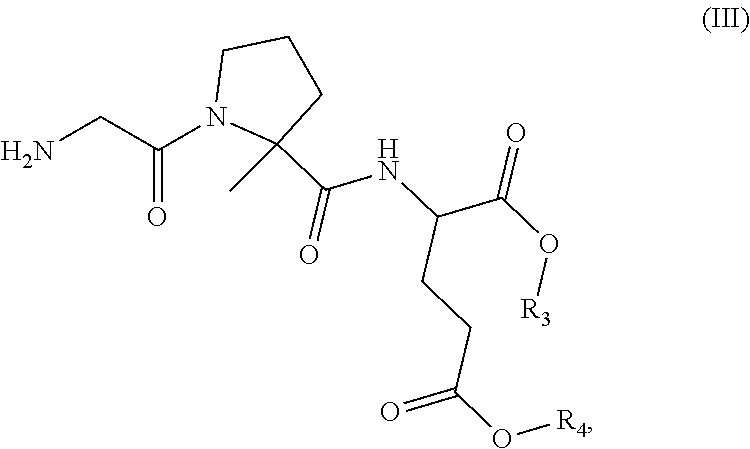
NCC(N1C(C)(C(=O)NC(CCC(=O)O[R4])C(O[R3])=O)CCC1)=O
